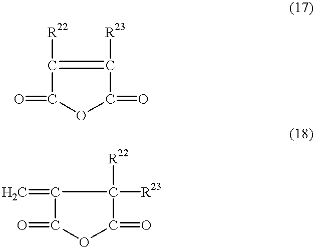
C1([R22])=C([R23])C(=O)OC1=O.C1(=C)C(=O)OC(=O)C1([R22])[R23]
